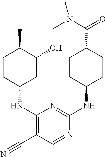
C1CC(NC2=C(C#N)C=NC(NC3CCC(C(=O)N(C)C)CC3)=N2)CC(O)C1C
